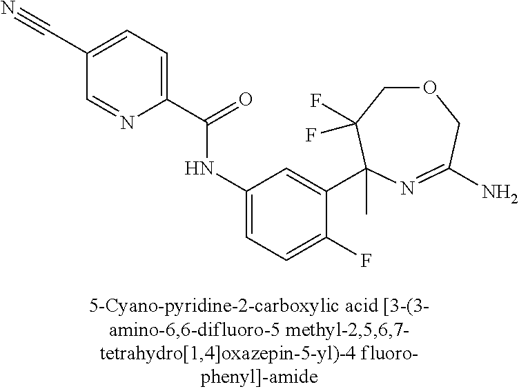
C1(C(=O)NC2=CC=C(F)C(C3(C)C(F)(F)COCC(N)=N3)=C2)=CC=C(C#N)C=N1
